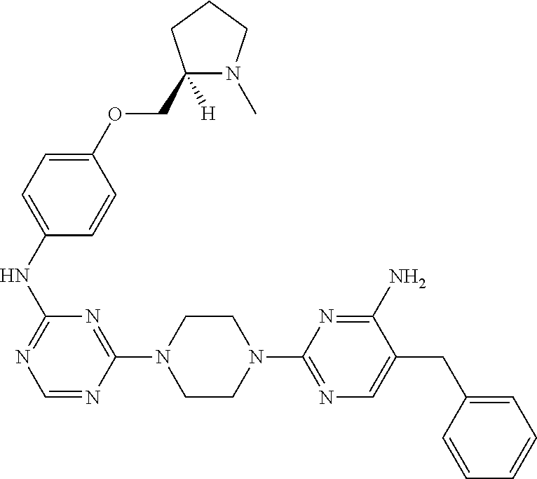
C1(NC2=NC=NC(N3CCN(C4=NC=C(CC5=CC=CC=C5)C(N)=N4)CC3)=N2)=CC=C(OCC2([H])N(C)CCC2)C=C1
